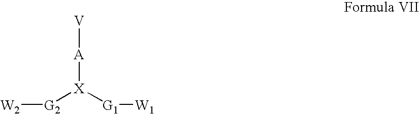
[X]([G1][W1])([A][V])[G2][W2]
